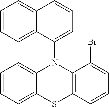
C1=CC=C2C(=C1)N(C1=CC=CC3=CC=CC=C13)C1=C(S2)C=CC=C1Br
